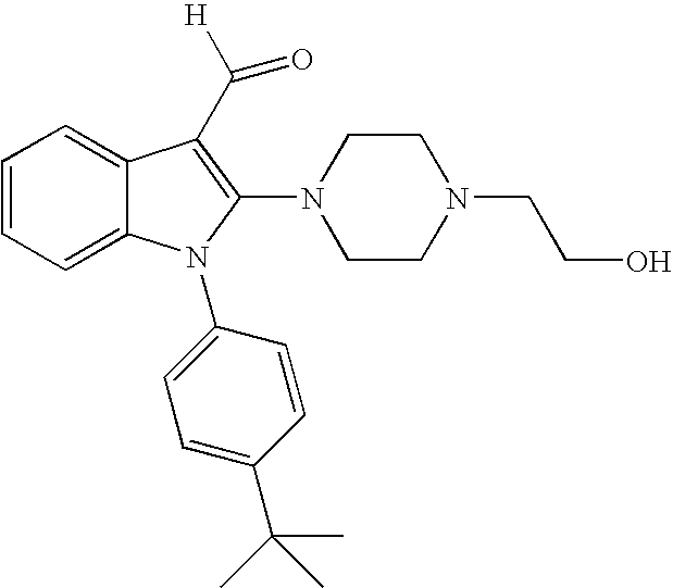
C1=CC=C2C(=C1)C(C([H])=O)=C(N1CCN(CCO)CC1)N2C1=CC=C(C(C)(C)C)C=C1
